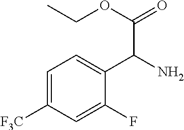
C1=C([F3C])C=C(F)C(C(N)C(OCC)=O)=C1
